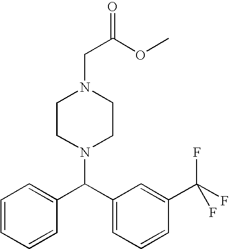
C1=CC=CC(C(C2=CC=CC(C(F)(F)F)=C2)N2CCN(CC(=O)OC)CC2)=C1
